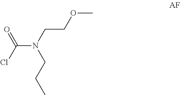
ClC(N(CCOC)CCC)=O
